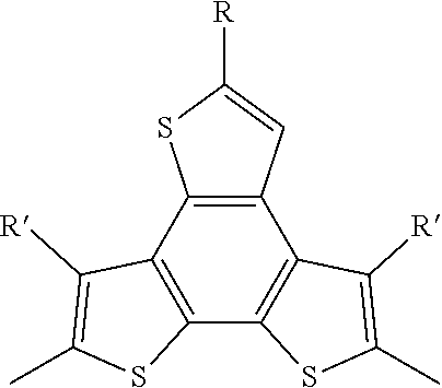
C12=C(C=C([R])S1)C1=C(C3=C2C([R])=C(C)S3)SC(C)=C1[R]
